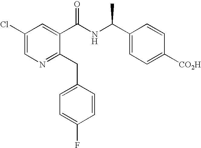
C1(Cl)=CN=C(CC2=CC=C(F)C=C2)C(C(NC(C2=CC=C([CO2H])C=C2)C)=O)=C1
